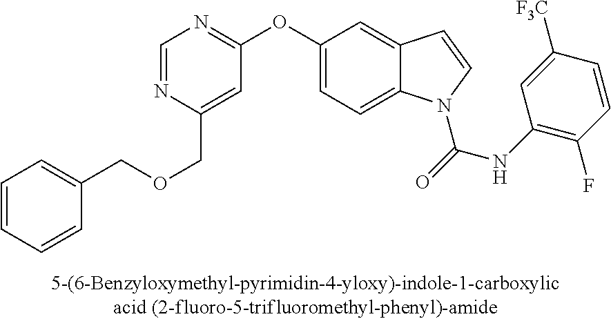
C1=NC(COCC2=CC=CC=C2)=CC(OC2=CC=C3C(=C2)C=CN3C(=O)NC2=C(F)C=CC([F3C])=C2)=N1
